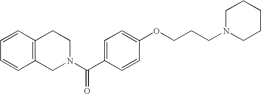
C12=C(C=CC=C1)CCN(C(=O)C1=CC=C(OCCCN3CCCCC3)C=C1)C2
